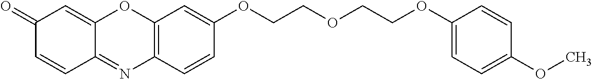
C12=C(C=CC(OCCOCCOC3=CC=C(OC)C=C3)=C1)N=C1C(=CC(=O)C=C1)O2
